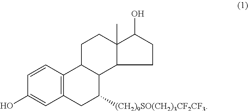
C1(O)=CC2=C(C=C1)C1C(C([(CH2)9SO(CH2)3CF2CF3])C2)C2C(C)(CC1)C(O)CC2
